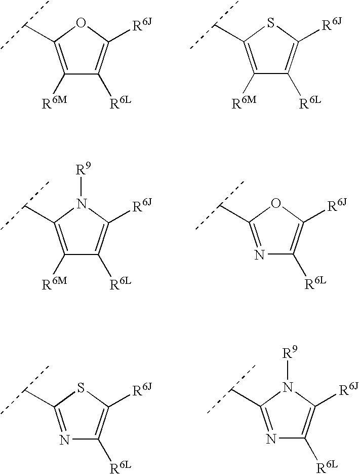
C1([R6M])=C(C(C)C)OC([R6J])=C1[R6L].C1([R6M])=C(C(C)C)SC([R6J])=C1[R6L].N1=C(C(C)C)OC([R6J])=C1[R6L].C1([R6M])=C(C(C)C)N([R9])C([R6J])=C1[R6L].N1=C(C(C)C)SC([R6J])=C1[R6L].N1=C(C(C)C)N([R9])C([R6J])=C1[R6L]
